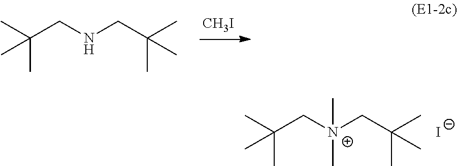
CC(C[N+](CC(C)(C)C)(C)C)(C)C.[I-].[CH3I].CC(CNCC(C)(C)C)(C)C
